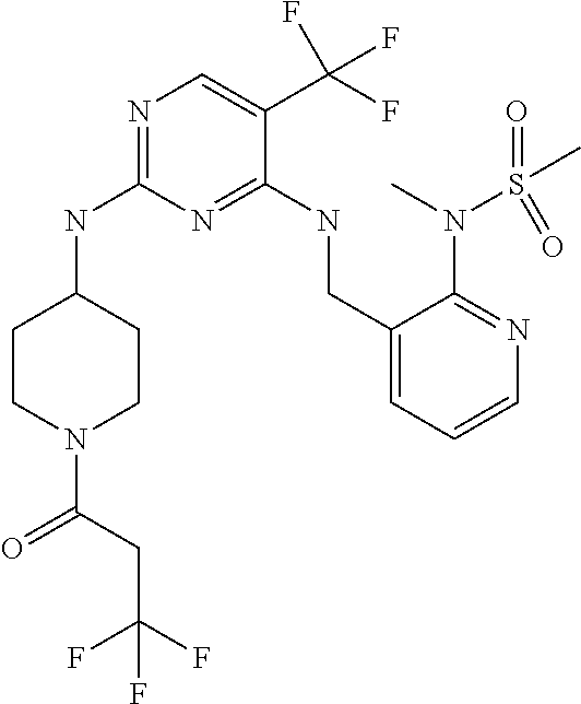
C1CC(NC2=NC=C(C(F)(F)F)C(NCC3=CC=CN=C3N(S(C)(=O)=O)C)=N2)CCN1C(=O)CC(F)(F)F
